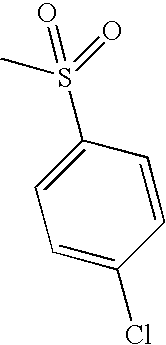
C1=CC(S(=O)(C)=O)=CC=C1Cl
